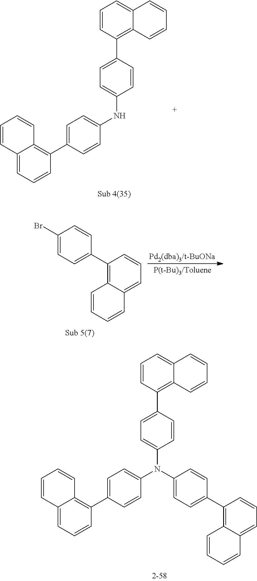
C1(C2=CC=C(Br)C=C2)=C2C(=CC=C1)C=CC=C2.C1=C(C2=C3C(=CC=C2)C=CC=C3)C=CC(NC2=CC=C(C3=C4C(=CC=C3)C=CC=C4)C=C2)=C1.C1=C(C2=C3C(=CC=C2)C=CC=C3)C=CC(N(C2=CC=C(C3=C4C(=CC=C3)C=CC=C4)C=C2)C2=CC=C(C3=C4C(=CC=C3)C=CC=C4)C=C2)=C1
